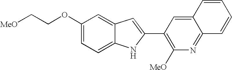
C12=CC(OCC[MeO])=CC=C1NC(C1=C([MeO])N=C3C(=C1)C=CC=C3)=C2
